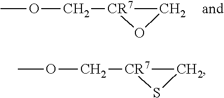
COC[CR7]1CO1.COC[CR7]1CS1
